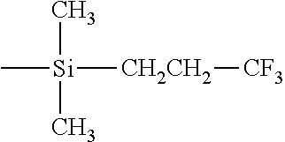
C[Si]([CH2CH2][CF3])(C)C
